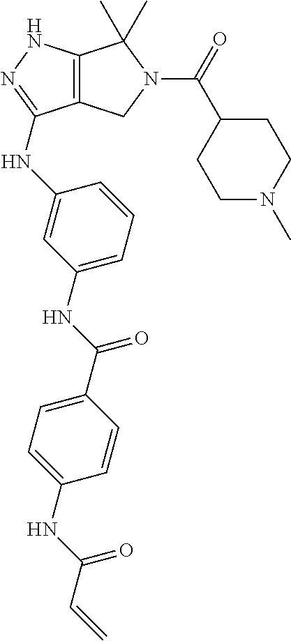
C12=C(NN=C1NC1=CC(NC(C3=CC=C(NC(C=C)=O)C=C3)=O)=CC=C1)C(C)(C)N(C(=O)C1CCN(C)CC1)C2
